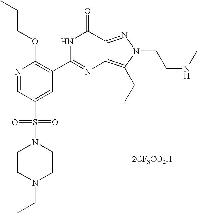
C1CN(CC)CCN1S(C1=CC(C2=NC3=C(CC)N(CCNC)N=C3C(=O)N2)=C(OCCC)N=C1)(=O)=O.[2CF3CO2H]
